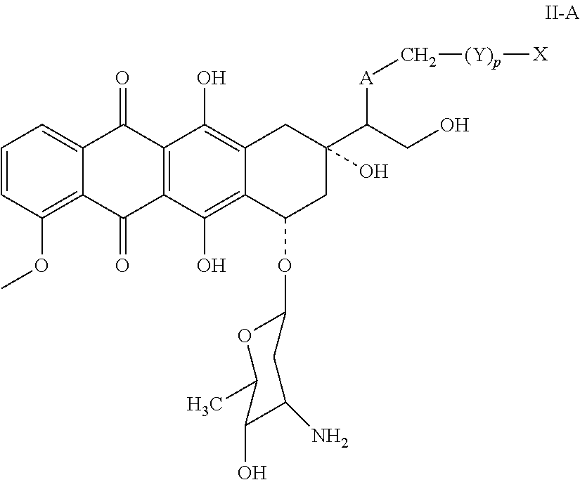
C1=CC(OC)=C2C(=C1)C(=O)C1=C(C2=O)C(O)=C2C(=C1O)CC(C(CO)[A]C[(Y)p][X])(O)CC2OC1OC(C)C(O)C(N)C1
